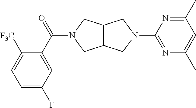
C12C(CN(C(C3=CC(F)=CC=C3[F3C])=O)C1)CN(C1=NC(C)=CC(C)=N1)C2
